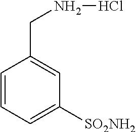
C1=CC=C([SO2NH2])C=C1CNCl
